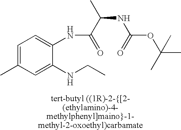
C1=C(C)C=C(NCC)C(NC(C(C)NC(OC(C)(C)C)=O)=O)=C1
